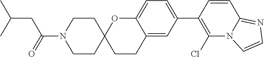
C12=CC(C3=C(Cl)N4C(=NC=C4)C=C3)=CC=C1OC1(CC2)CCN(C(CC(C)C)=O)CC1
